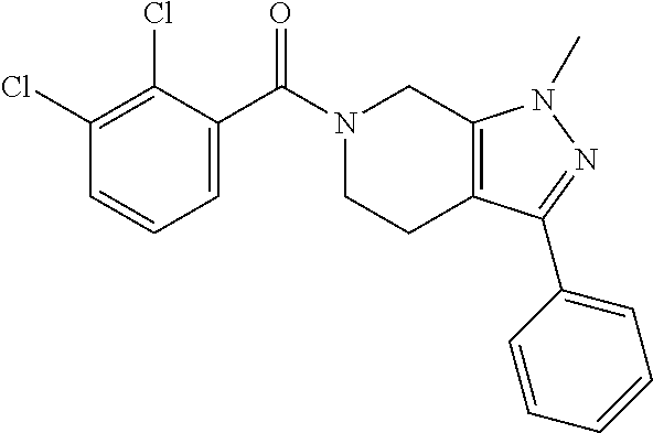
C1=C(C(N2CCC3=C(C2)N(C)N=C3C2=CC=CC=C2)=O)C(Cl)=C(Cl)C=C1
